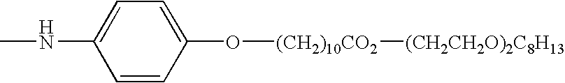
CNC1=CC=C(O[(CH2)10CO2][(CH2CH2O)2C8H13])C=C1
